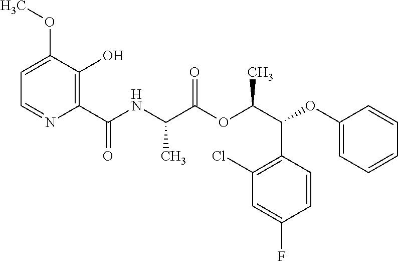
C1=C(OC)C(O)=C(C(NC(C(OC(C(C2=C(Cl)C=C(F)C=C2)OC2=CC=CC=C2)C)=O)C)=O)N=C1
